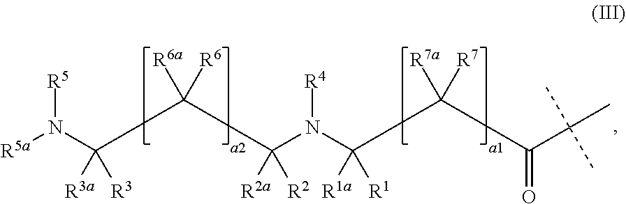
C(C)(C)(C)C(=O)C([R7a])([R7])C(N([R4])C([R2])([R2a])C([R6a])([R6])C(N([R5a])[R5])([R3])[R3a])([R1])[R1a]
